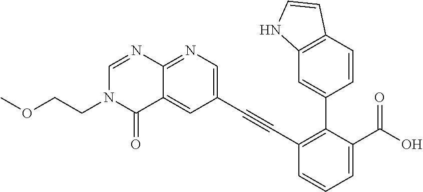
N1=C2C(=CC(C#CC3=C(C4=CC5=C(C=C4)C=CN5)C(C(O)=O)=CC=C3)=C1)C(=O)N(CCOC)C=N2
